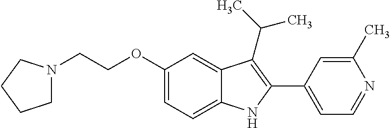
C(OC1=CC=C2C(=C1)C(C(C)C)=C(C1=CC=NC(C)=C1)N2)CN1CCCC1
